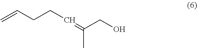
C=CCCC=C(CO)C
